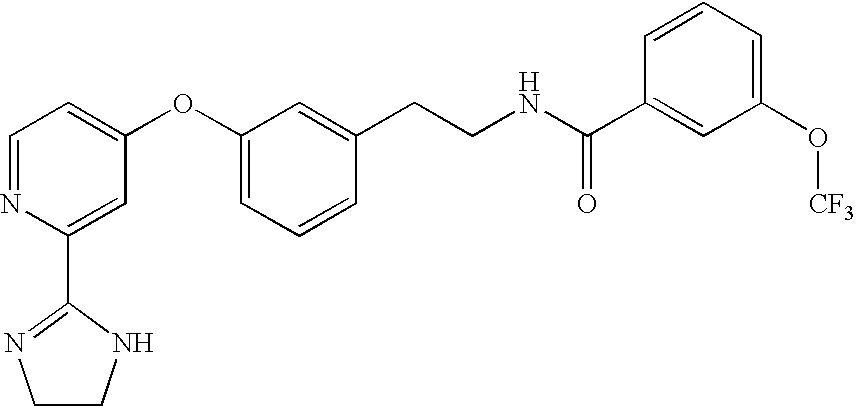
C1(C2=NCCN2)=CC(OC2=CC=CC(CCNC(C3=CC(O[CF3])=CC=C3)=O)=C2)=CC=N1
